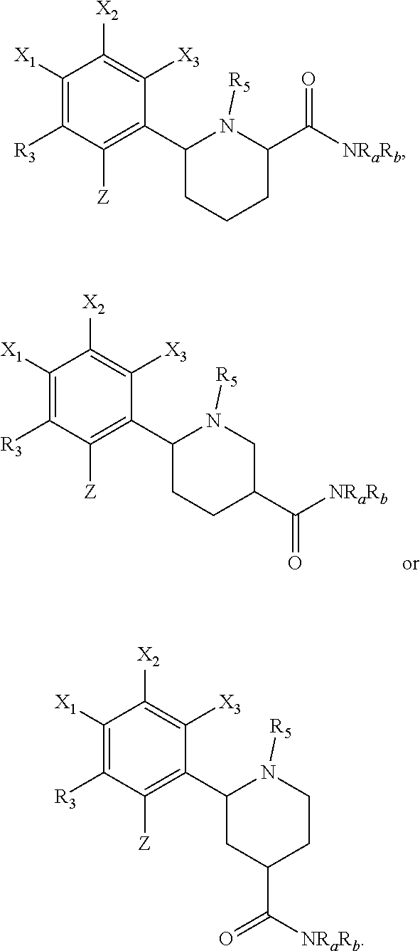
C1([R3])=C([X1])C([X2])=C([X3])C(C2CCCC(C([NRaRb])=O)N2[R5])=C1[Z].C1([R3])=C([X1])C([X2])=C([X3])C(C2CCC(C([NRaRb])=O)CN2[R5])=C1[Z].C1([R3])=C([X1])C([X2])=C([X3])C(C2CC(C(=O)[NRaRb])CCN2[R5])=C1[Z]
